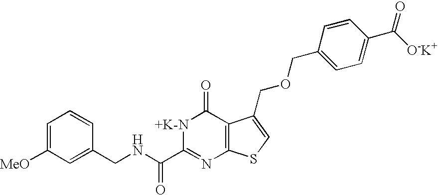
C1(CNC(C2=NC3=C(C(=O)[+K-N]2)C(COCC2=CC=C(C([O-K+])=O)C=C2)=CS3)=O)=CC([MeO])=CC=C1
